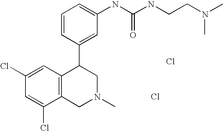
Cl.C1(Cl)=CC(Cl)=CC2=C1CN(C)CC2C1=CC(NC(=O)NCCN(C)C)=CC=C1.Cl
